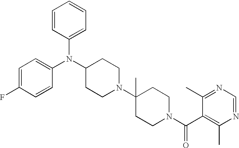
C1(N(C2CCN(C3(C)CCN(C(C4=C(C)N=CN=C4C)=O)CC3)CC2)C2=CC=C(F)C=C2)=CC=CC=C1
